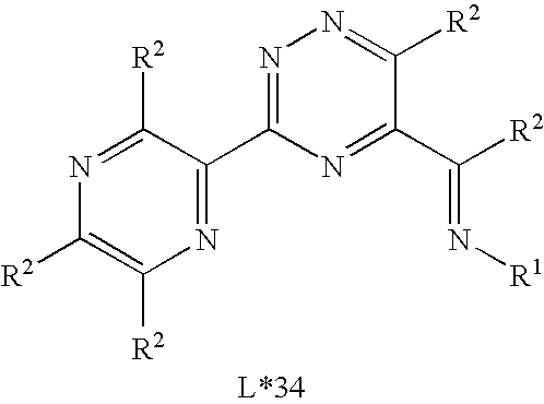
N1=C(C2=NC([R2])=C([R2])N=C2[R2])N=C(C([R2])=N[R1])C([R2])=N1
